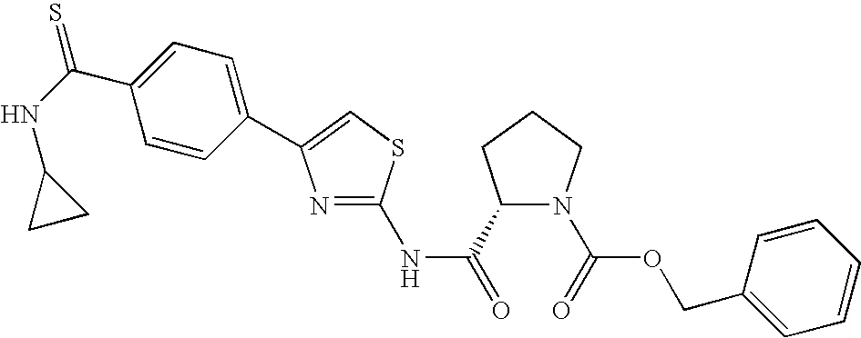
C1(C(=O)NC2=NC(C3=CC=C(C(NC4CC4)=S)C=C3)=CS2)N(C(=O)OCC2=CC=CC=C2)CCC1
